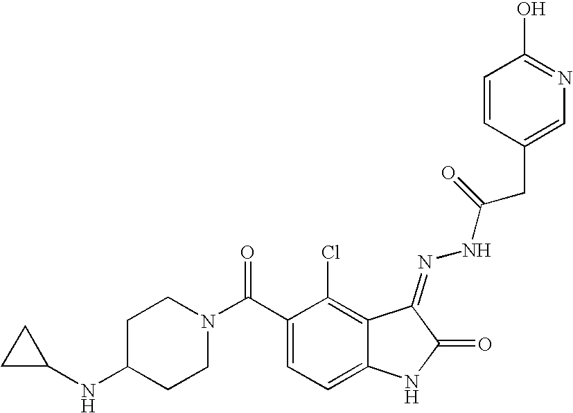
C1(C(N2CCC(NC3CC3)CC2)=O)=CC=C2C(=C1Cl)C(=NNC(CC1=CN=C(O)C=C1)=O)C(=O)N2
